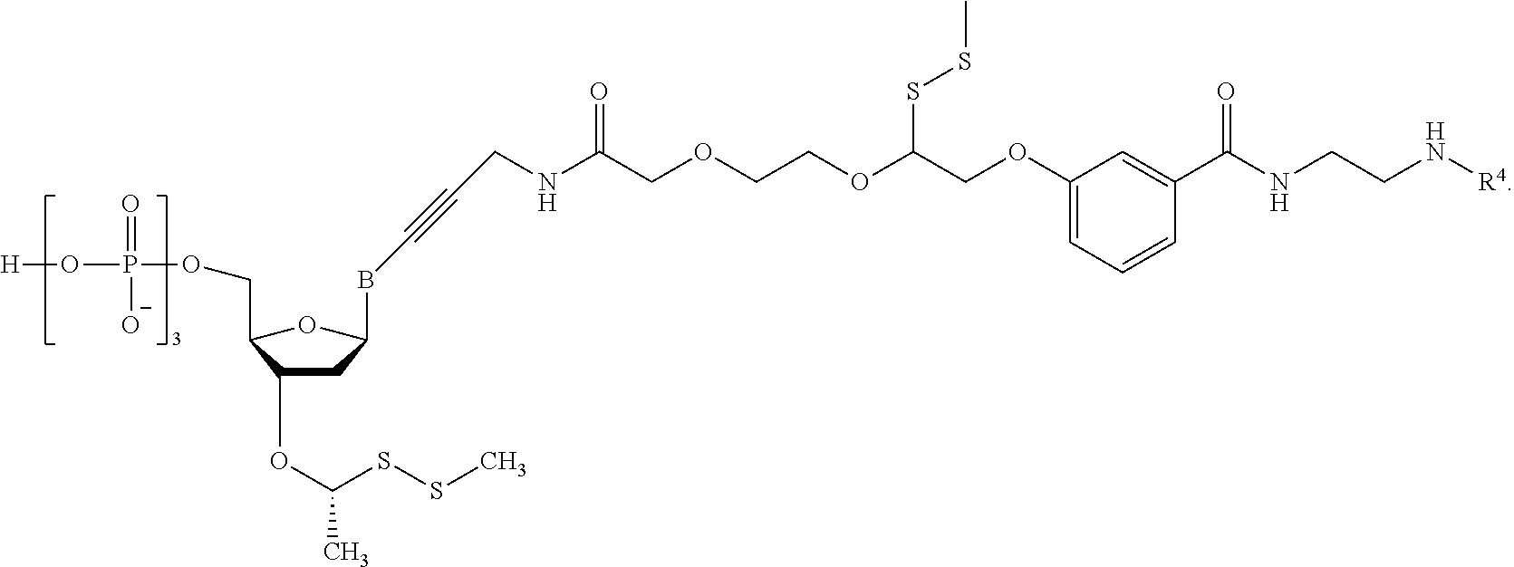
[H]OP(=O)([O-])OCC1OC(BC#CCNC(COCCOC(COC2=CC=CC(C(NCCN[R4])=O)=C2)SSC)=O)CC1OC(SSC)C
